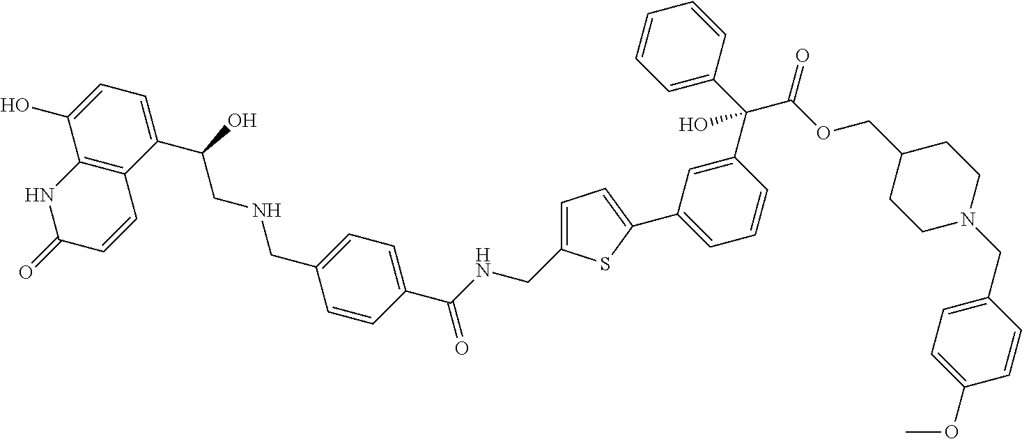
C12=C(C(C(O)CNCC3=CC=C(C(NCC4=CC=C(C5=CC=CC(C(C6=CC=CC=C6)(C(OCC6CCN(CC7=CC=C(OC)C=C7)CC6)=O)O)=C5)S4)=O)C=C3)=CC=C1O)C=CC(=O)N2
